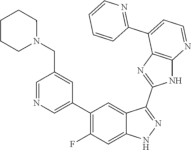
C1=NC=C(C2=C(F)C=C3C(=C2)C(C2=NC4=C(N2)N=CC=C4C2=NC=CC=C2)=NN3)C=C1CN1CCCCC1
